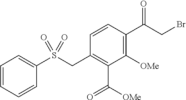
C1=CC=CC(S(CC2=C(C([OMe])=O)C([OMe])=C(C(CBr)=O)C=C2)(=O)=O)=C1
